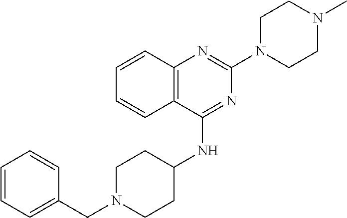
C12=C(C(NC3CCN(CC4=CC=CC=C4)CC3)=NC(N3CCN(C)CC3)=N1)C=CC=C2
